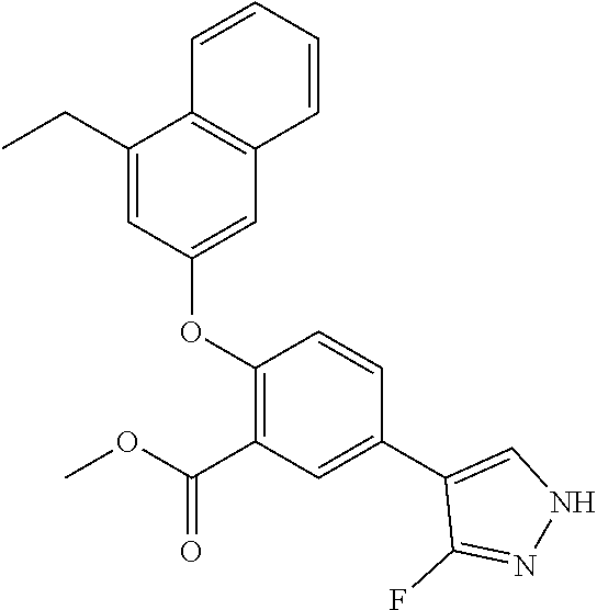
C1(CC)=CC(OC2=C(C(OC)=O)C=C(C3=CNN=C3F)C=C2)=CC2=C1C=CC=C2
